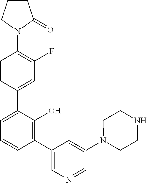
N1(C2=C(F)C=C(C3=CC=CC(C4=CN=CC(N5CCNCC5)=C4)=C3O)C=C2)C(=O)CCC1
